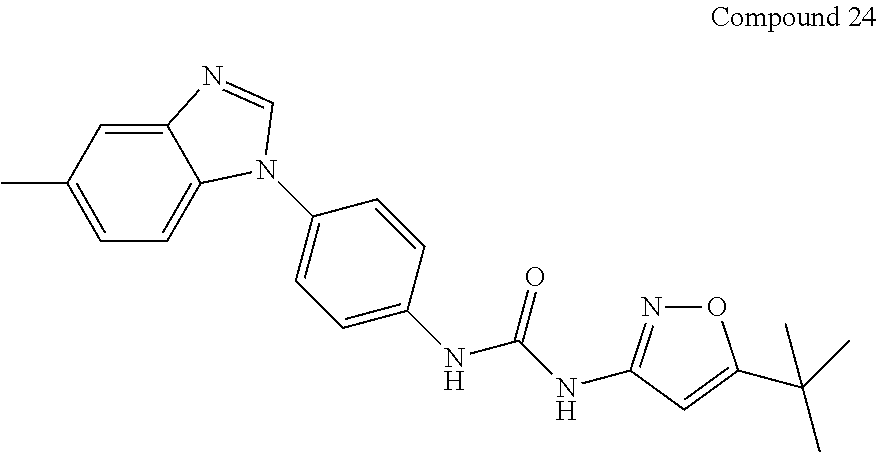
C12=CC(C)=CC=C1N(C1=CC=C(NC(NC3=NOC(C(C)(C)C)=C3)=O)C=C1)C=N2
